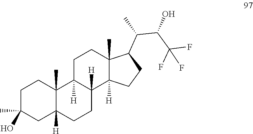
C1C(O)(C)CC2([H])C(C)(C1)C1([H])C([H])(CC2)C2([H])C(C)(CC1)C(C(C(C(F)(F)F)O)C)CC2
